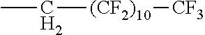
CC[(CF2)10][CF3]
